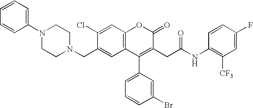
C12=C(C=C(Cl)C(CN3CCN(C4=CC=CC=C4)CC3)=C1)OC(=O)C(CC(NC1=C([CF3])C=C(F)C=C1)=O)=C2C1=CC=CC(Br)=C1
